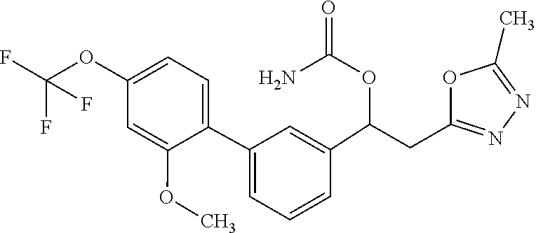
COC1=CC(OC(F)(F)F)=CC=C1C1=CC=CC(C(OC(=O)N)CC2=NN=C(C)O2)=C1
